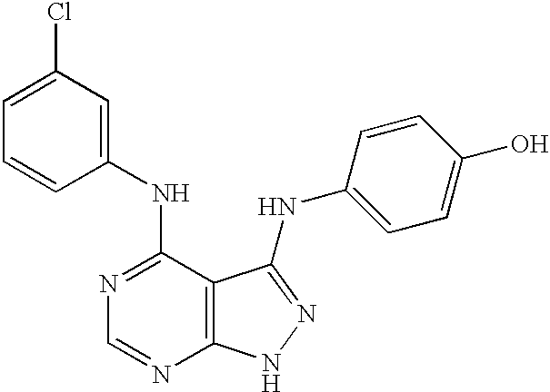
N1=C(NC2=CC(Cl)=CC=C2)C2=C(N=C1)NN=C2NC1=CC=C(O)C=C1
